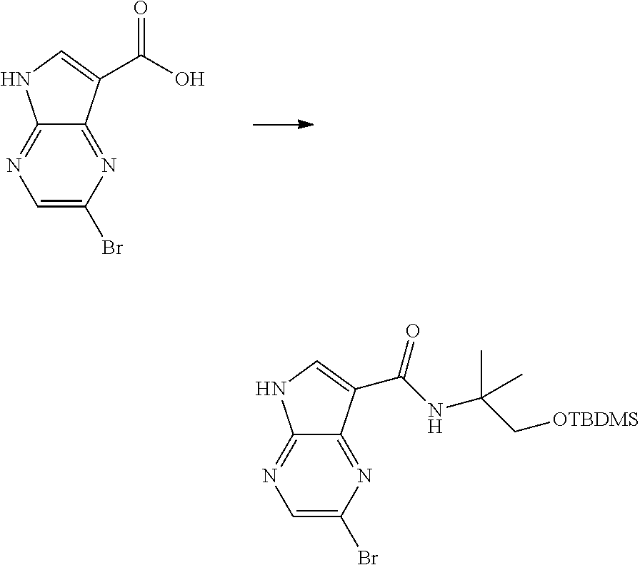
C1=C(Br)N=C2C(=N1)NC=C2C(O)=O.C1=C(Br)N=C2C(=N1)NC=C2C(NC(C[OTBDMS])(C)C)=O
